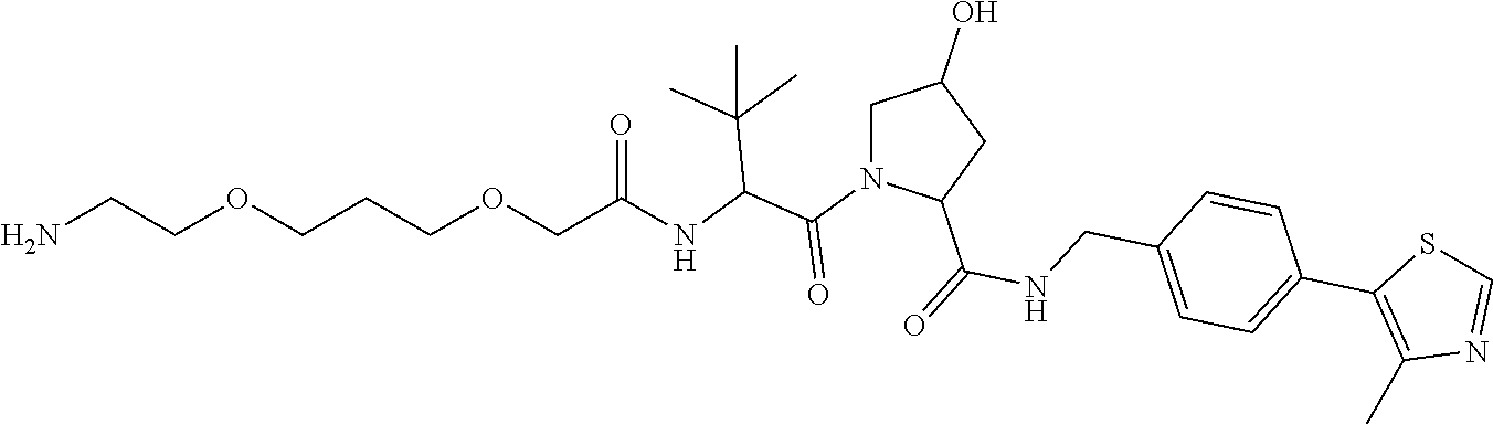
C1N(C(C(NC(COCCCOCCN)=O)C(C)(C)C)=O)C(C(=O)NCC2=CC=C(C3=C(C)N=CS3)C=C2)CC1O
